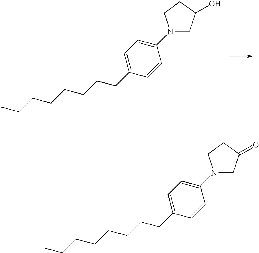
C1(N2CC(O)CC2)=CC=C(CCCCCCCC)C=C1.C1(N2CC(=O)CC2)=CC=C(CCCCCCCC)C=C1
